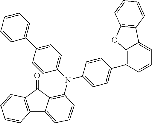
C12=C(C(=O)C3=C(N(C4=CC=C(C5=CC=CC=C5)C=C4)C4=CC=C(C5=C6C(=CC=C5)C5=C(O6)C=CC=C5)C=C4)C=CC=C13)C=CC=C2
